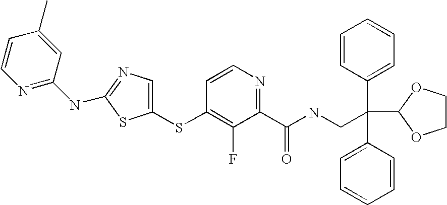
C1(SC2=C(F)C(C(=O)NCC(C3=CC=CC=C3)(C3=CC=CC=C3)C3OCCO3)=NC=C2)=CN=C(NC2=NC=CC(C)=C2)S1
